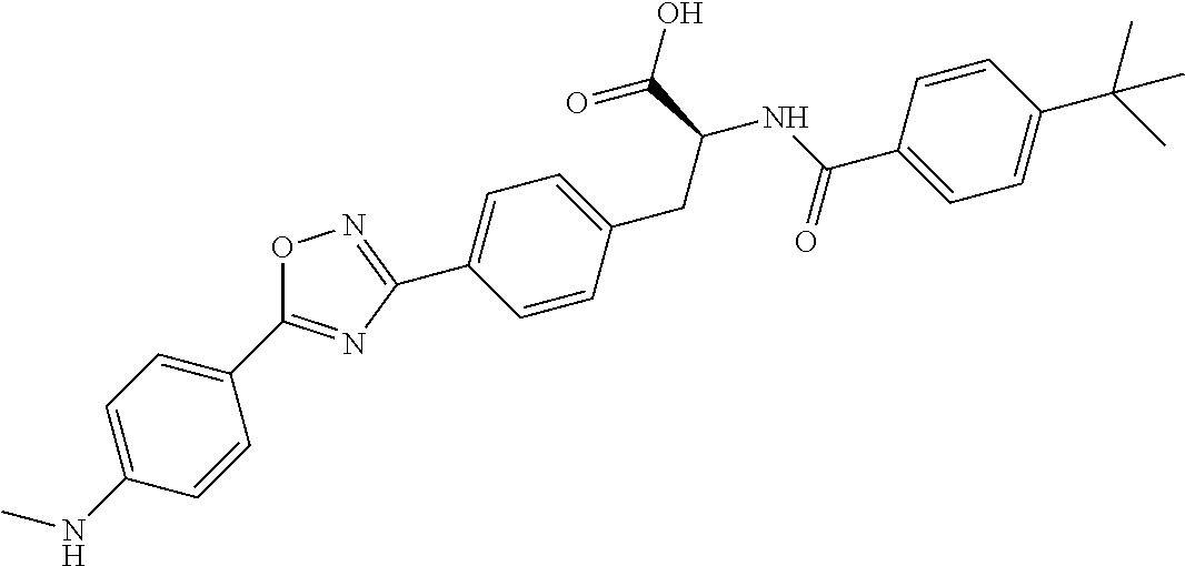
C1(C2=NC(C3=CC=C(CC(C(=O)O)NC(C4=CC=C(C(C)(C)C)C=C4)=O)C=C3)=NO2)=CC=C(NC)C=C1
